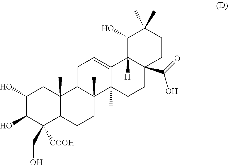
C1(O)C(O)C(CO)([COOH])C2C(C)(C1)C1C(C)(CC2)C2(C)C(=CC1)C1([H])C(O)C(C)(C)CCC1(C(=O)O)CC2
